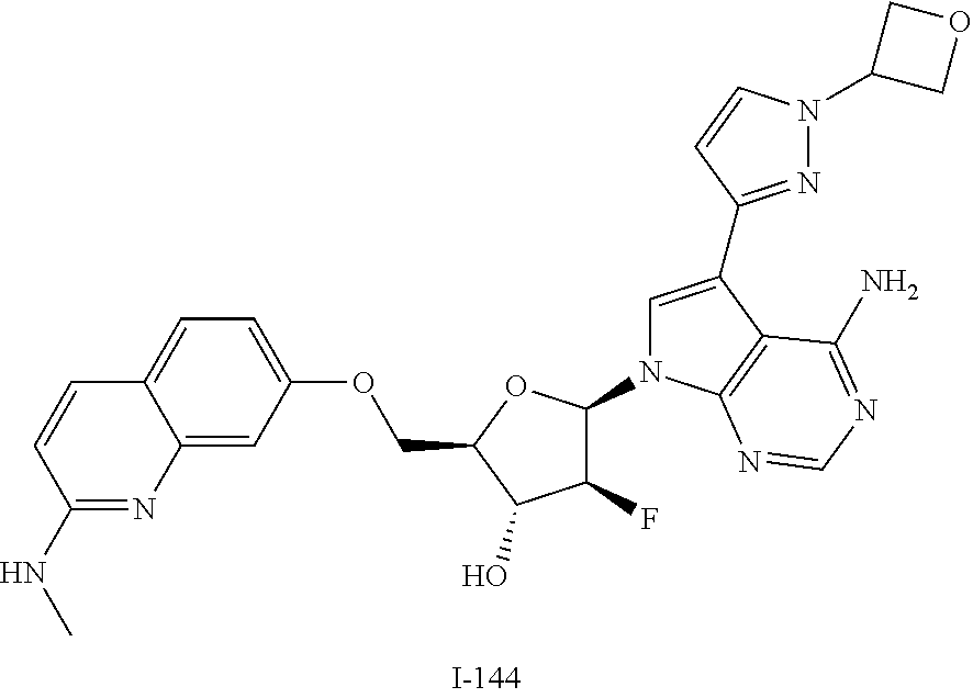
C1(F)C(N2C=C(C3=NN(C4COC4)C=C3)C3=C2N=CN=C3N)OC(COC2=CC=C3C(=C2)N=C(NC)C=C3)C1O
